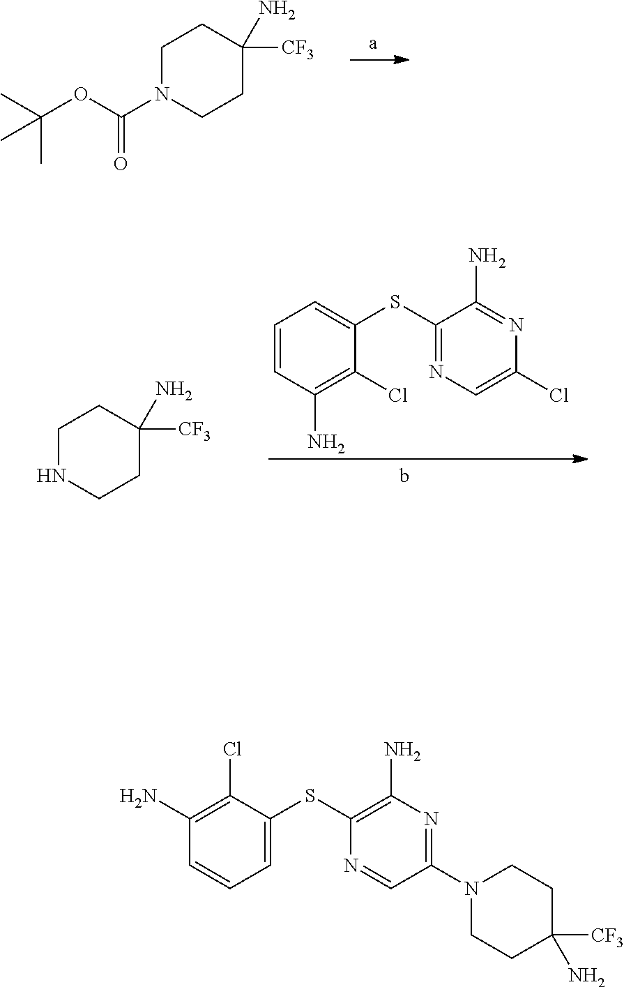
C1N(C(OC(C)(C)C)=O)CCC(N)([CF3])C1.C1=CC(N)=C(Cl)C(SC2=NC=C(Cl)N=C2N)=C1.C1NCCC(N)([CF3])C1.C1(N)=C(Cl)C(SC2=C(N)N=C(N3CCC(N)([CF3])CC3)C=N2)=CC=C1
